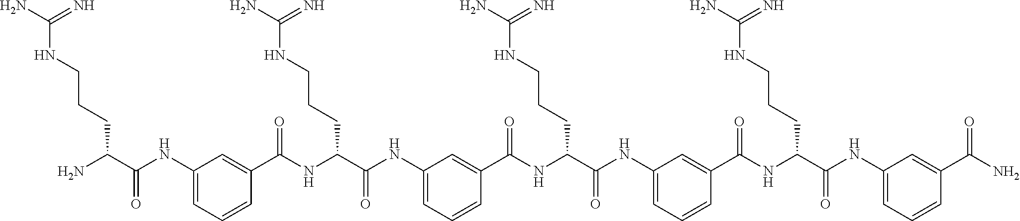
C1(NC(C(N)CCCNC(N)=N)=O)=CC=CC(C(NC(C(NC2=CC=CC(C(NC(C(NC3=CC=CC(C(NC(C(NC4=CC=CC(C(N)=O)=C4)=O)CCCNC(N)=N)=O)=C3)=O)CCCNC(N)=N)=O)=C2)=O)CCCNC(N)=N)=O)=C1
